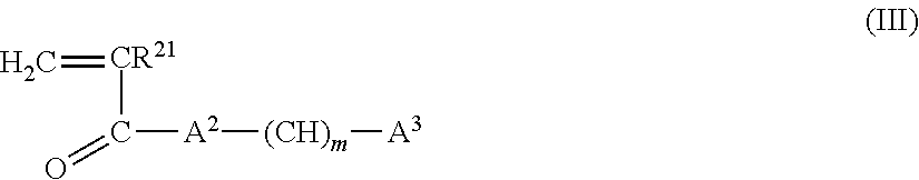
C=[CR21]C(=O)[A2][(CH)m][A3]
